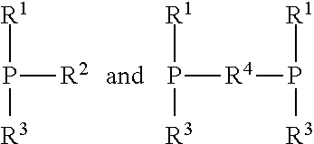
[R1]P([R3])[R2].[R1]P([R3])[R4]P([R1])[R3]
